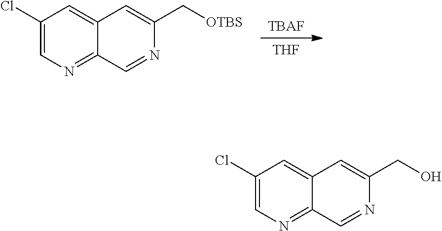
[THF].[TBAF].C1(Cl)=CN=C2C(=C1)C=C(C[OTBS])N=C2.C1(Cl)=CN=C2C(=C1)C=C(CO)N=C2
